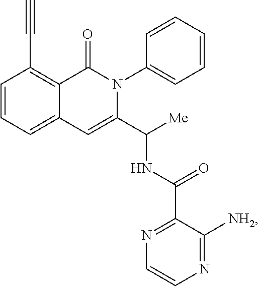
C12=CC=CC(C#C)=C1C(=O)N(C1=CC=CC=C1)C(C([Me])NC(C1=NC=CN=C1[NH2])=O)=C2
